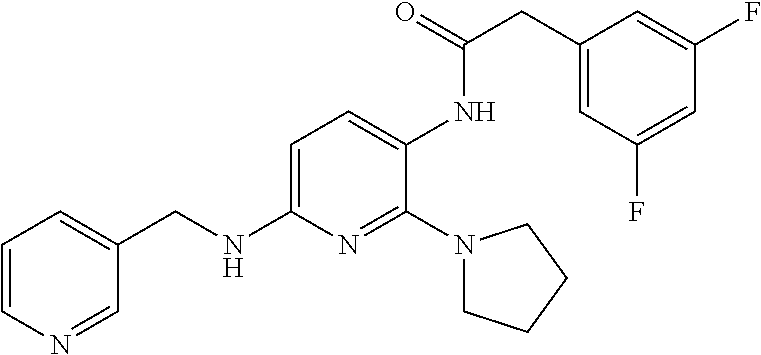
C1=CN=CC(CNC2=CC=C(NC(CC3=CC(F)=CC(F)=C3)=O)C(N3CCCC3)=N2)=C1
